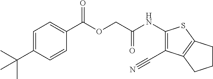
C1(NC(COC(C2=CC=C(C(C)(C)C)C=C2)=O)=O)=C(C#N)C2=C(S1)CCC2
